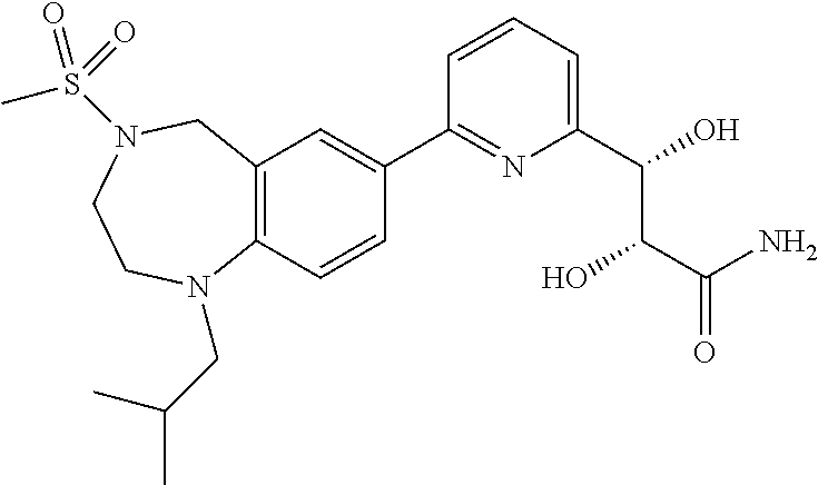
C12=C(C=CC(C3=NC(C(O)C(C(N)=O)O)=CC=C3)=C1)N(CC(C)C)CCN(S(C)(=O)=O)C2
